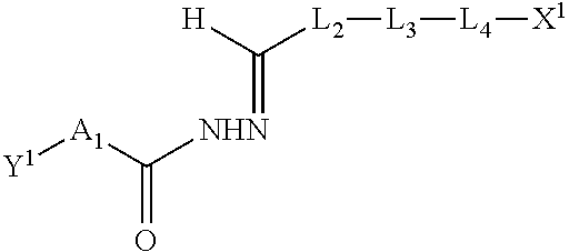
[L3]([L4][X1])[L2]C(=[NHN]C([A1][Y1])=O)[H]
